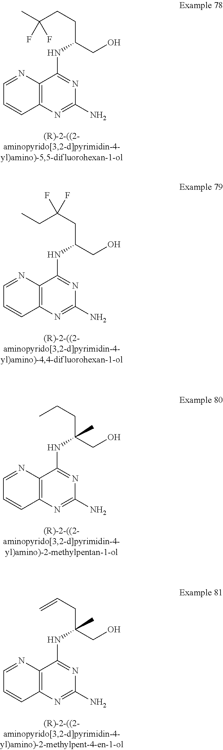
C12=C(N=CC=C1)C(NC(CCC(C)(F)F)CO)=NC(N)=N2.C12=C(N=CC=C1)C(NC(CC(CC)(F)F)CO)=NC(N)=N2.C12=C(N=CC=C1)C(NC(CCC)(CO)C)=NC(N)=N2.C12=C(N=CC=C1)C(NC(CC=C)(CO)C)=NC(N)=N2
